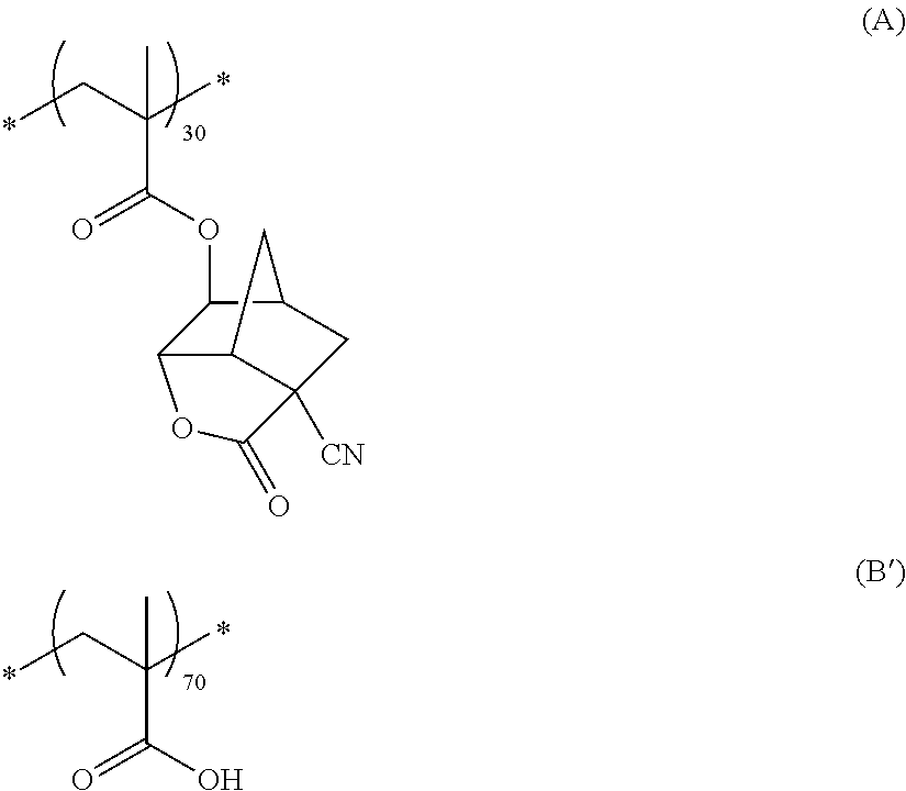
CCC(C)(C)C(OC1C2C3C([CN])(CC1C3)C(=O)O2)=O.CCC(C)(C)C(O)=O
